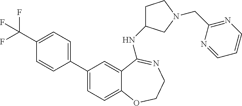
C1(C(F)(F)F)=CC=C(C2=CC=C3C(=C2)C(NC2CCN(CC4=NC=CC=N4)C2)=NCCO3)C=C1
